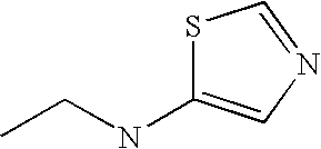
S1C(NCC)=CN=C1
